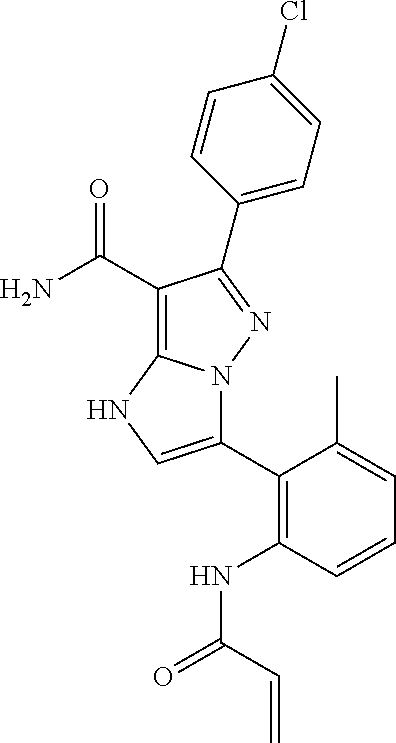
C1(C(N)=O)=C2N(N=C1C1=CC=C(Cl)C=C1)C(C1=C(NC(=O)C=C)C=CC=C1C)=CN2
